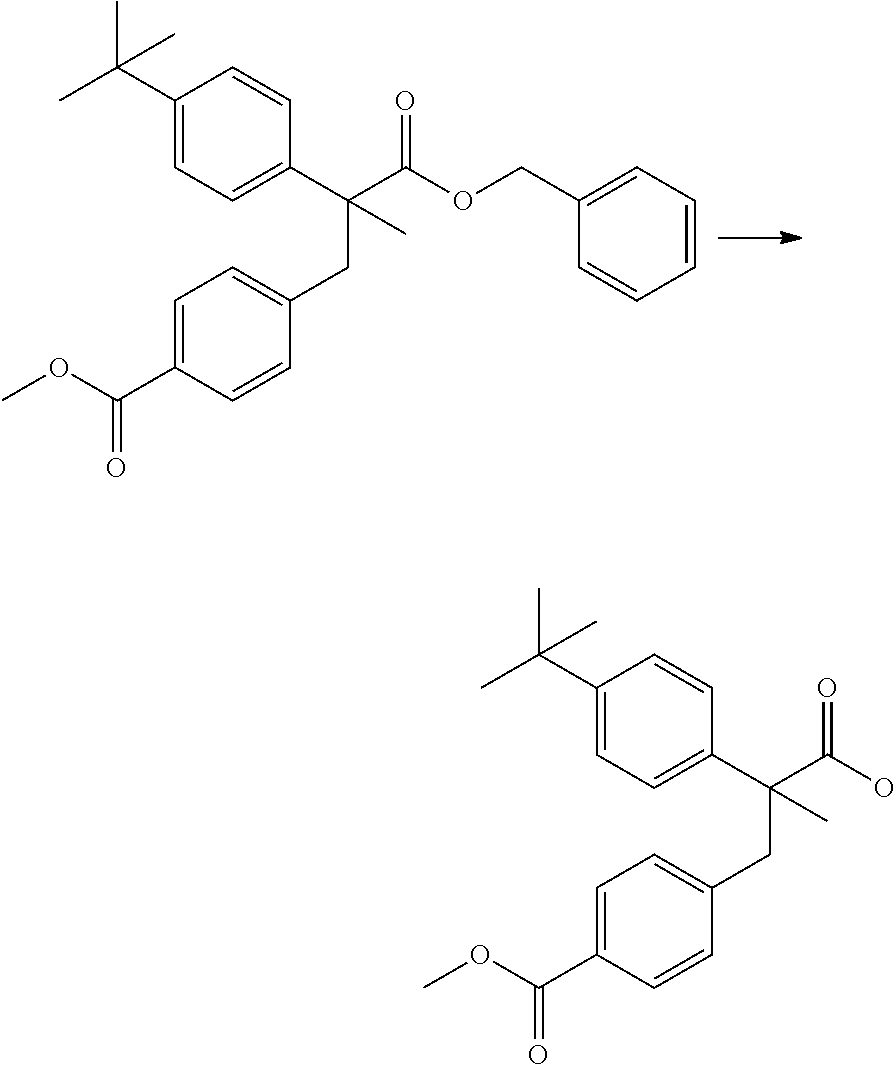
C(C)(C1=CC=C(C(C(OCC2=CC=CC=C2)=O)(CC2=CC=C(C(OC)=O)C=C2)C)C=C1)(C)C.C(C)(C1=CC=C(C(C(O)=O)(CC2=CC=C(C(OC)=O)C=C2)C)C=C1)(C)C
